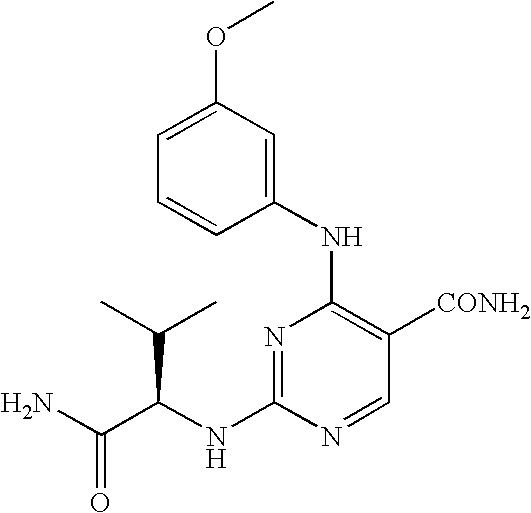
N1=C(NC(C(N)=O)C(C)C)N=CC([CONH2])=C1NC1=CC(OC)=CC=C1
